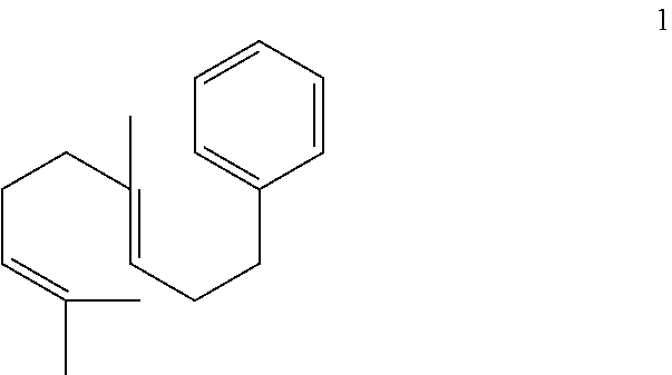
C1=C(CCC=C(CCC=C(C)C)C)C=CC=C1
